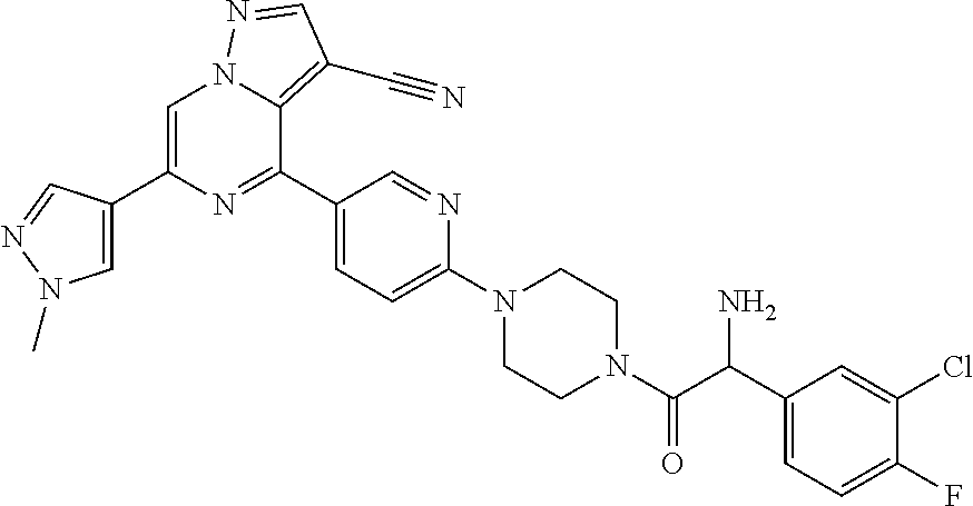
C1=C(C2=CN(C)N=C2)N=C(C2=CC=C(N3CCN(C(=O)C(C4=CC=C(F)C(Cl)=C4)N)CC3)N=C2)C2=C(C#N)C=NN12
